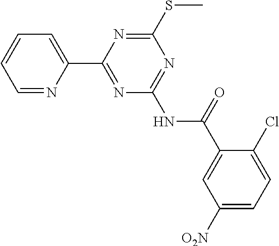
C1=NC(C2=NC(NC(C3=CC([O2N])=CC=C3Cl)=O)=NC(SC)=N2)=CC=C1
